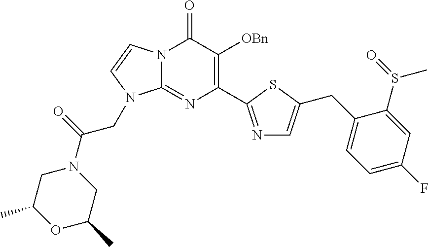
N12C(=NC(C3=NC=C(CC4=CC=C(F)C=C4S(C)=O)S3)=C([OBn])C1=O)N(CC(N1CC(C)OC(C)C1)=O)C=C2
